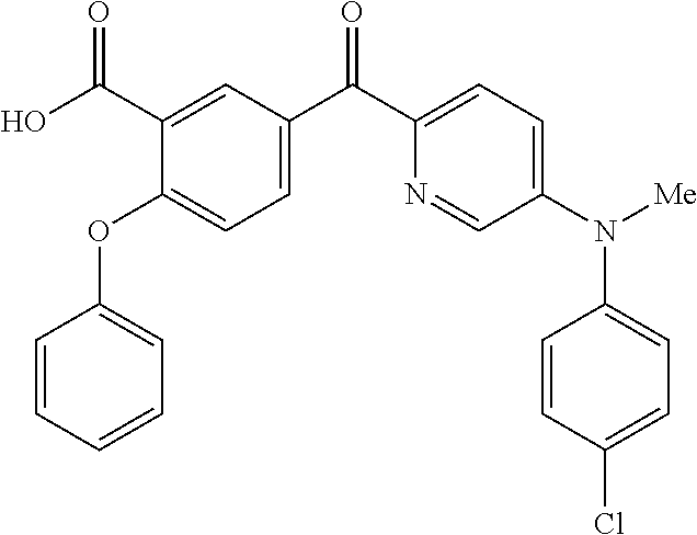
C1=C(C(O)=O)C(OC2=CC=CC=C2)=CC=C1C(C1=CC=C(N([Me])C2=CC=C(Cl)C=C2)C=N1)=O
